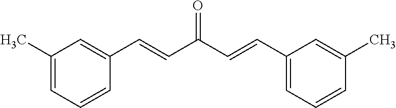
C1(C)=CC=CC(C=CC(C=CC2=CC=CC(C)=C2)=O)=C1
